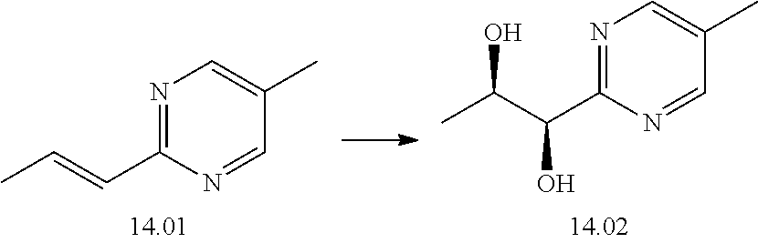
N1=C(C(C(C)O)O)N=CC(C)=C1.N1=C(C=CC)N=CC(C)=C1
